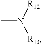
CN([R12])[R13]
